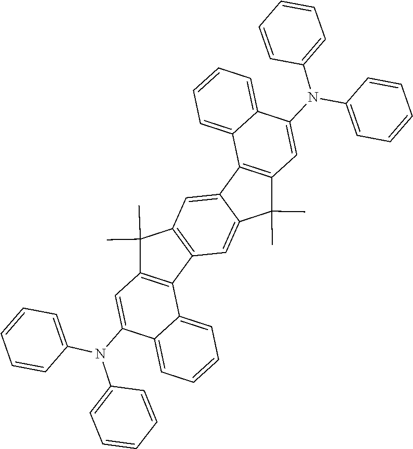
C1(N(C2=CC=CC=C2)C2=CC3=C(C4=C(C3(C)C)C=C3C5=C(C=C(N(C6=CC=CC=C6)C6=CC=CC=C6)C6=CC=CC=C56)C(C)(C)C3=C4)C3=CC=CC=C23)=CC=CC=C1
